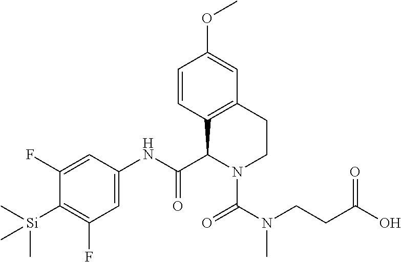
C1=CC2=C(C=C1OC)CCN(C(N(CCC(O)=O)C)=O)C2C(NC1=CC(F)=C([Si](C)(C)C)C(F)=C1)=O
